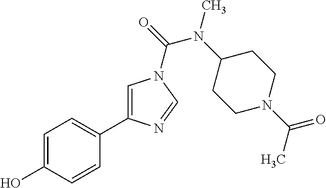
C1=C(O)C=CC(C2=CN(C(=O)N(C3CCN(C(=O)C)CC3)C)C=N2)=C1
